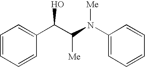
C1=CC=CC(C(C(N(C2=CC=CC=C2)[Me])[Me])O)=C1
